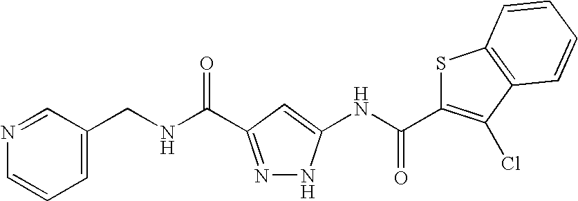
C1=C(CNC(=O)C2=NNC(NC(C3=C(Cl)C4=C(S3)C=CC=C4)=O)=C2)C=NC=C1
